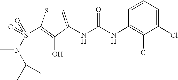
C1=C(NC(=O)NC2=C(Cl)C(Cl)=CC=C2)C(O)=C(S(=O)(N(C)C(C)C)=O)S1
